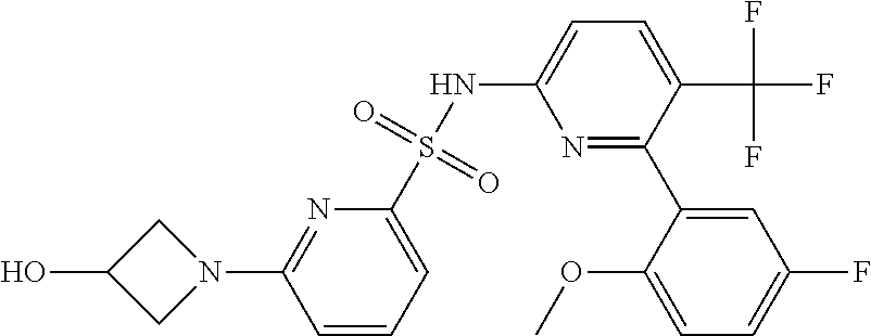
C1=CC=C(S(NC2=CC=C(C(F)(F)F)C(C3=CC(F)=CC=C3OC)=N2)(=O)=O)N=C1N1CC(O)C1
